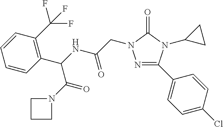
N1=C(C2=CC=C(Cl)C=C2)N(C2CC2)C(=O)N1CC(=O)NC(C1=C(C(F)(F)F)C=CC=C1)C(=O)N1CCC1
